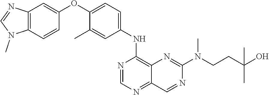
C12=C(C=CC(OC3=CC=C(NC4=C5C(=NC=N4)C=NC(N(CCC(O)(C)C)C)=N5)C=C3C)=C1)N(C)C=N2
